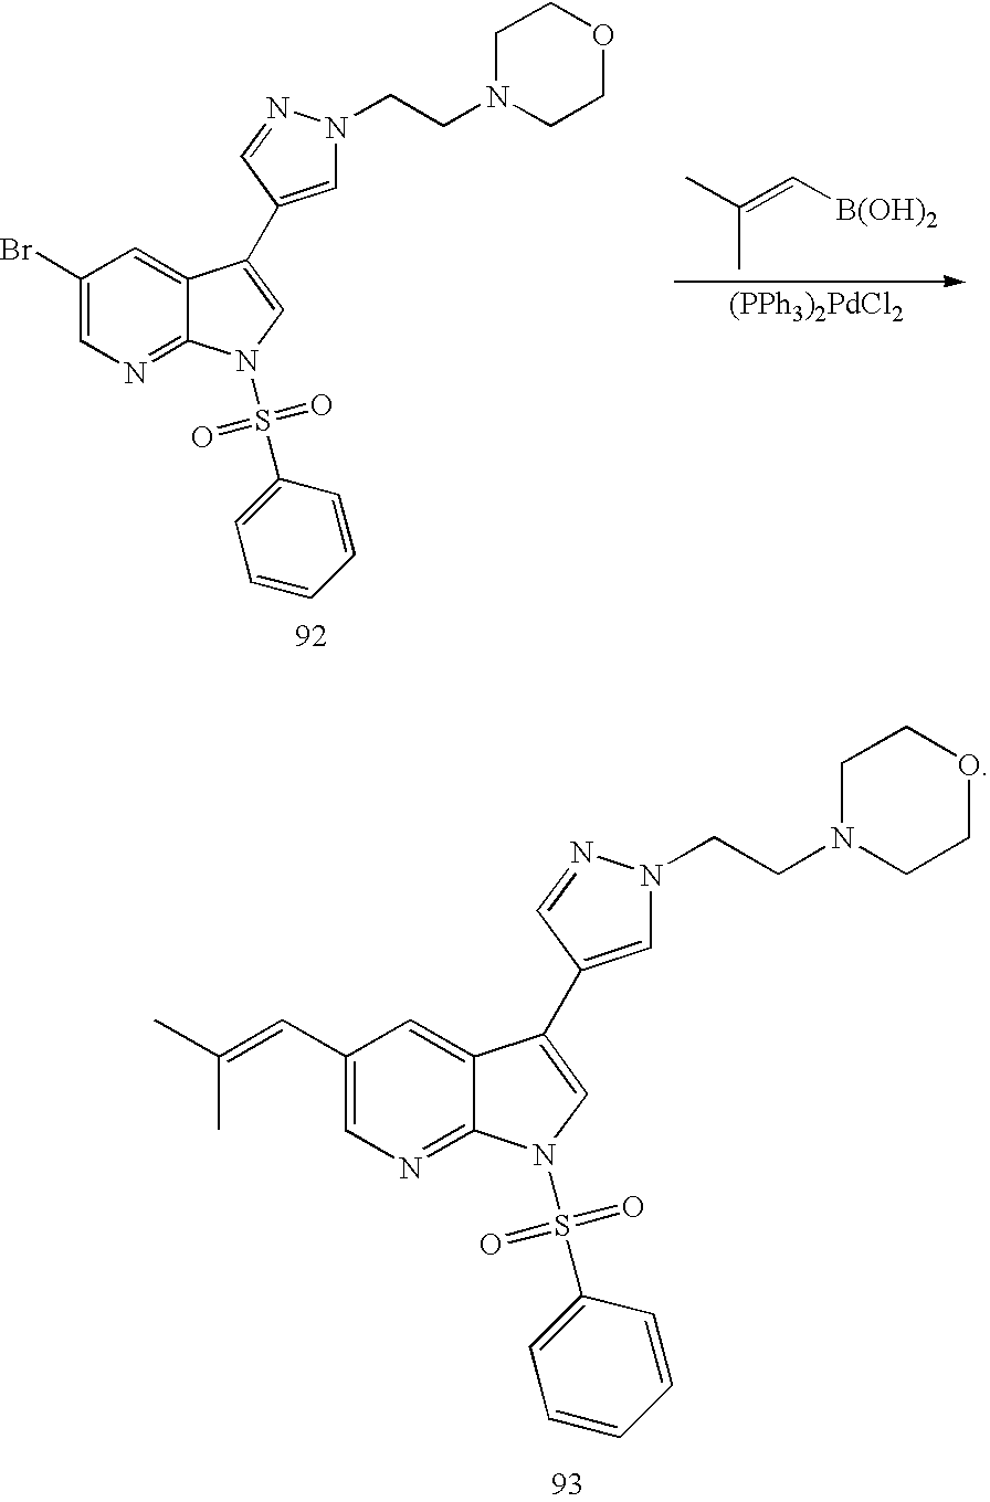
C1(Br)=CN=C2C(=C1)C(C1=CN(CCN3CCOCC3)N=C1)=CN2S(=O)(C1=CC=CC=C1)=O.CC(=C[B(OH)2])C.[(PPh3)2PdCl2].C1(C=C(C)C)=CN=C2C(=C1)C(C1=CN(CCN3CCOCC3)N=C1)=CN2S(=O)(C1=CC=CC=C1)=O
